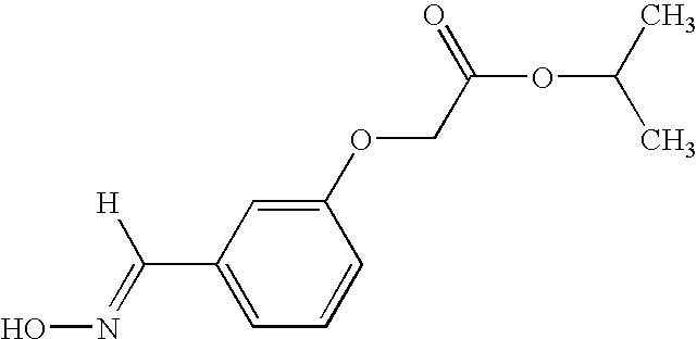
C1(OCC(OC(C)C)=O)=CC(C(=NO)[H])=CC=C1
